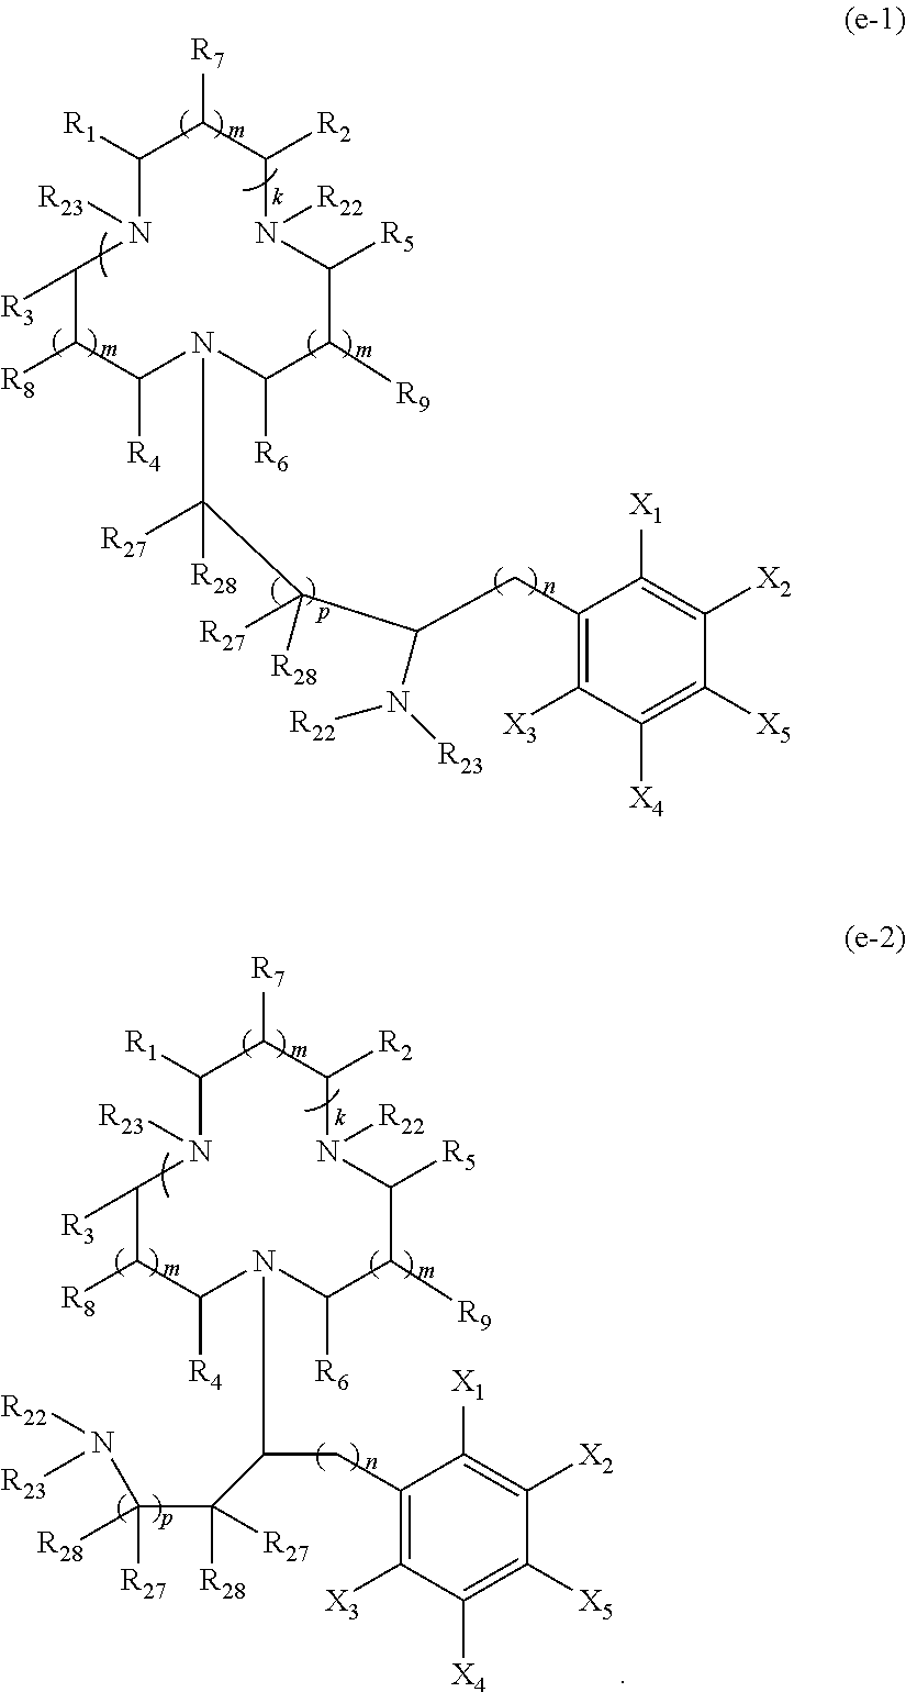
C1([R3])N([R23])C([R1])C([R7])C([R2])N([R22])C([R5])C([R9])C([R6])N(C([R27])([R28])C(C(CC2=C([X3])C([X4])=C([X5])C([X2])=C2[X1])N([R23])[R22])([R27])[R28])C([R4])C1[R8].C1([R3])N([R23])C([R1])C([R7])C([R2])N([R22])C([R5])C([R9])C([R6])N(C(CC2=C([X3])C([X4])=C([X5])C([X2])=C2[X1])C([R28])(C(N([R22])[R23])([R28])[R27])[R27])C([R4])C1[R8]
